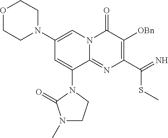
C1(N2CCOCC2)=CN2C(=NC(C(SC)=N)=C([OBn])C2=O)C(N2C(=O)N(C)CC2)=C1
